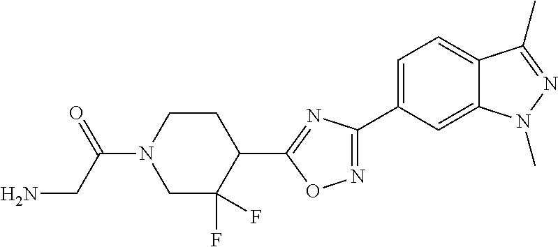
NCC(N1CCC(C2=NC(C3=CC=C4C(=C3)N(C)N=C4C)=NO2)C(F)(F)C1)=O
